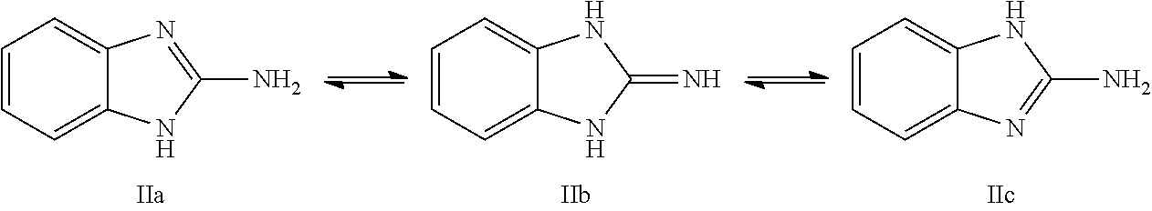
C12=CC=CC=C1NC(N)=N2.C12=CC=CC=C1NC(=N)N2.C12=CC=CC=C1N=C(N)N2
